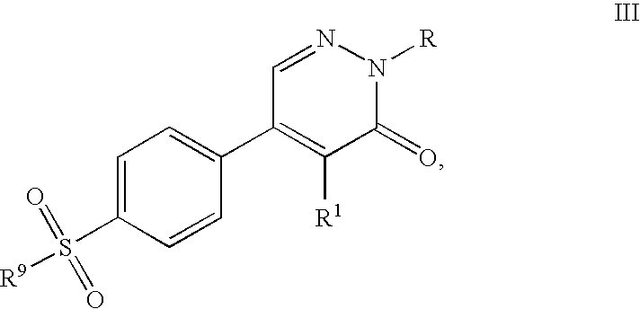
C1=C(S([R9])(=O)=O)C=CC(C2=C([R1])C(=O)N([R])N=C2)=C1
